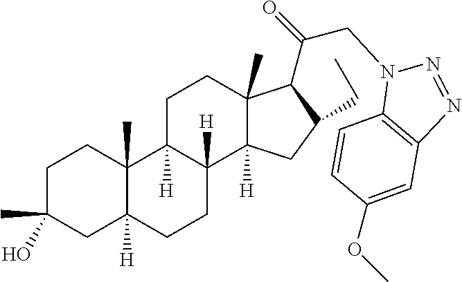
C1C(C)(O)CC2([H])C(C)(C1)C1([H])C([H])(CC2)C2([H])C(C)(CC1)C(C(=O)CN1C3=C(N=N1)C=C(OC)C=C3)C(CC)C2
